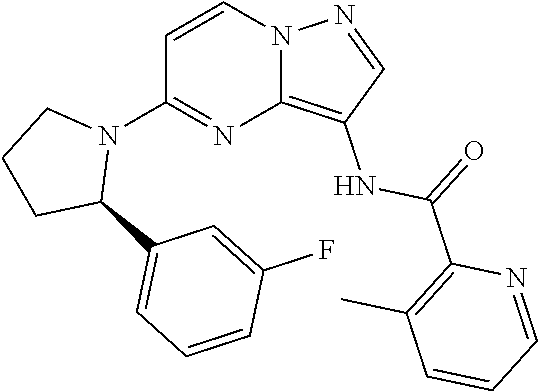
C1=CC(F)=CC(C2CCCN2C2=NC3=C(NC(C4=C(C)C=CC=N4)=O)C=NN3C=C2)=C1
